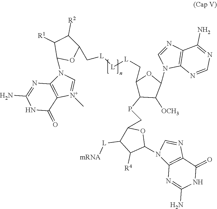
C([L][L][L]CC1C([R2])C([R1])C(N2C3=C([N+](C)=C2)C(=O)NC(N)=N3)O1)C1C(PCC2C([L][mRNA])C([R4])C(N3C4=C(N=C3)C(=O)NC(N)=N4)O2)C([OCH3])C(N2C=NC3=C2N=CN=C3N)O1
